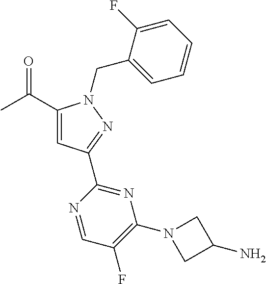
C(C1=CC(C2=NC(N3CC(N)C3)=C(F)C=N2)=NN1CC1=CC=CC=C1F)(C)=O
